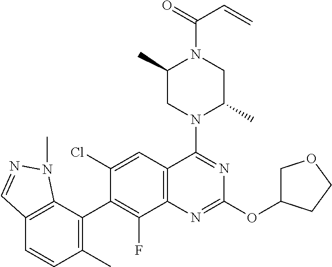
C12=C(C(C3=C(F)C4=C(C=C3Cl)C(N3C(C)CN(C(C=C)=O)C(C)C3)=NC(OC3COCC3)=N4)=C(C)C=C1)N(C)N=C2
